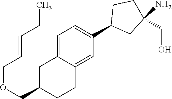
C1=C2C(=CC(C3CC(N)(CO)CC3)=C1)CCC(COCC=CCC)C2
